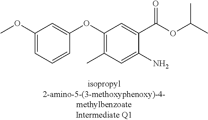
C1(OC)=CC=CC(OC2=C(C)C=C(N)C(C(OC(C)C)=O)=C2)=C1
